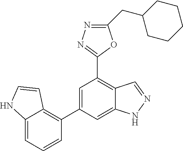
C1=C(C2=C3C(=CC=C2)NC=C3)C=C2C(=C1C1=NN=C(CC3CCCCC3)O1)C=NN2
